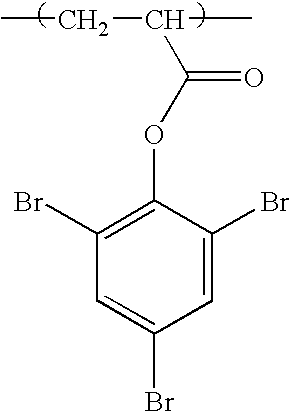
CCC(C)C(=O)OC1=C(Br)C=C(Br)C=C1Br
